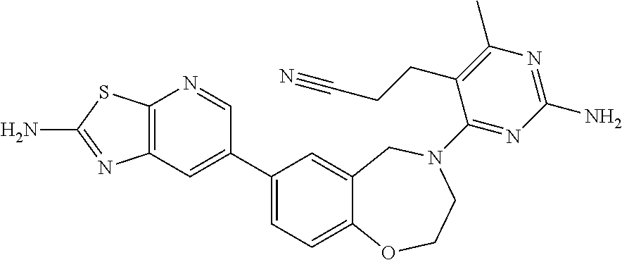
C12=C(C=C(C3=CC=C4C(=C3)CN(C3=NC(N)=NC(C)=C3CCC#N)CCO4)C=N1)N=C(N)S2
